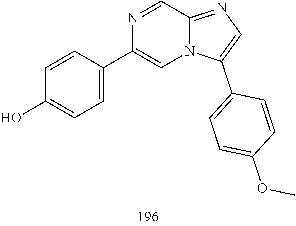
N1=CC2=NC=C(C3=CC=C(OC)C=C3)N2C=C1C1=CC=C(O)C=C1
